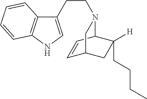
C1(CCN2C3C=CC(CC3([H])CCCC)C2)=CNC2=C1C=CC=C2
